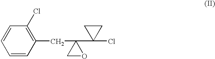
C1=CC=CC(CC2(C3(Cl)CC3)CO2)=C1Cl
